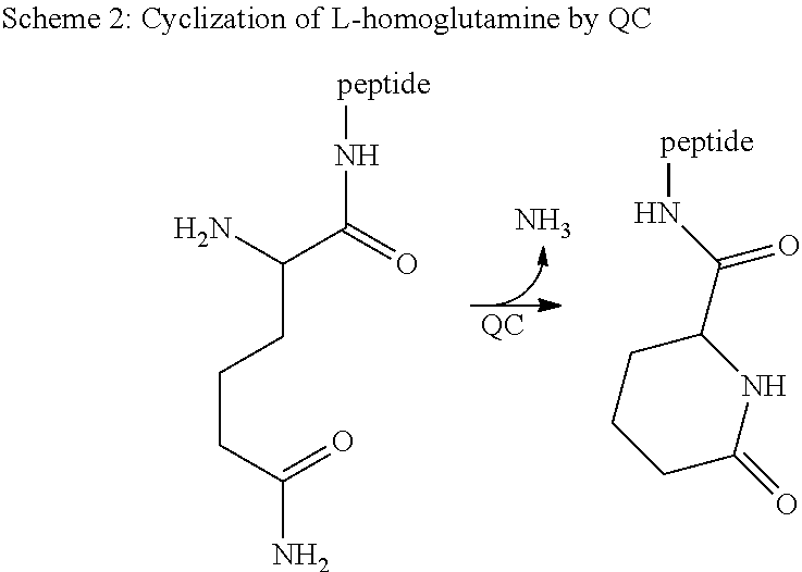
N.[QC].[peptide]NC(C(N)CCCC(=O)N)=O.[peptide]NC(=O)C1CCCC(=O)N1
